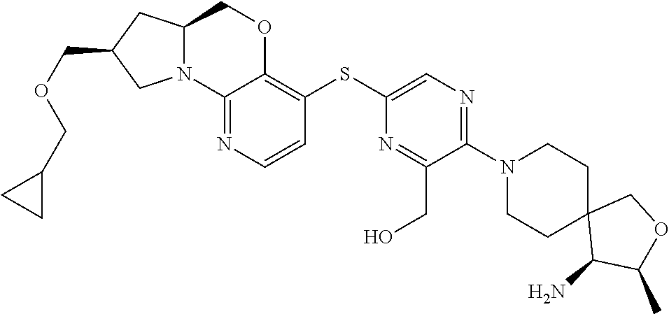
C1(N2CCC3(C(N)C(C)OC3)CC2)=NC=C(SC2=C3OCC4CC(COCC5CC5)CN4C3=NC=C2)N=C1CO
